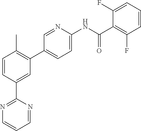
C1=CC(C2=NC=CC=N2)=CC(C2=CC=C(NC(C3=C(F)C=CC=C3F)=O)N=C2)=C1C
